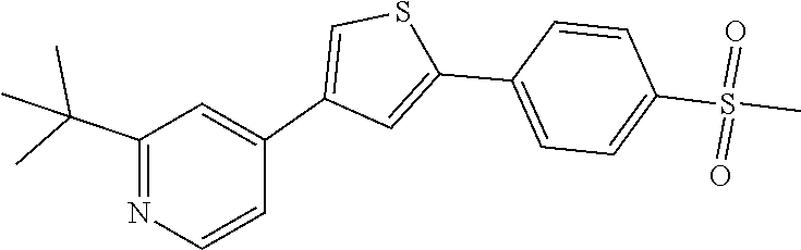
O=S(C1=CC=C(C2=CC(C3=CC(C(C)(C)C)=NC=C3)=CS2)C=C1)(=O)C
